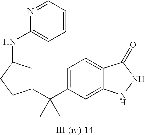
C1=C(C(C2CC(NC3=CC=CC=N3)CC2)(C)C)C=C2C(=C1)C(=O)NN2
